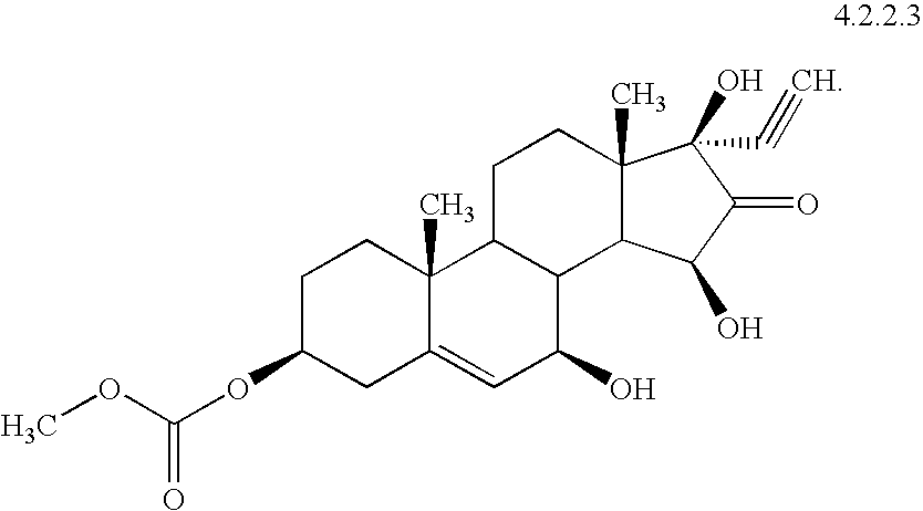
COC(OC1CC2=CC(O)C3C(C2(C)CC1)CCC1(C)C3C(O)C(=O)C1(O)C#C)=O
